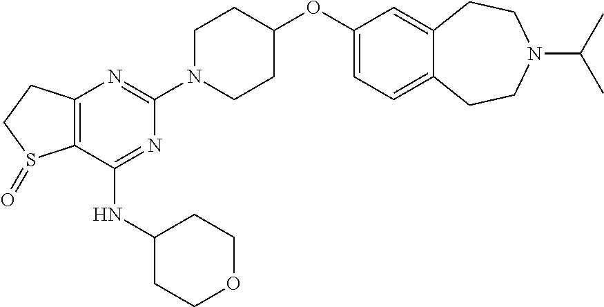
C12=C(C(NC3CCOCC3)=NC(N3CCC(OC4=CC=C5C(=C4)CCN(C(C)C)CC5)CC3)=N1)S(=O)CC2
